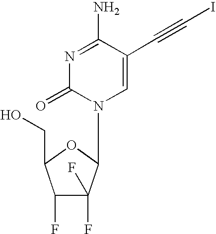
C1=C(C#CI)C(N)=NC(=O)N1C1C(F)(F)C(F)C(CO)O1
